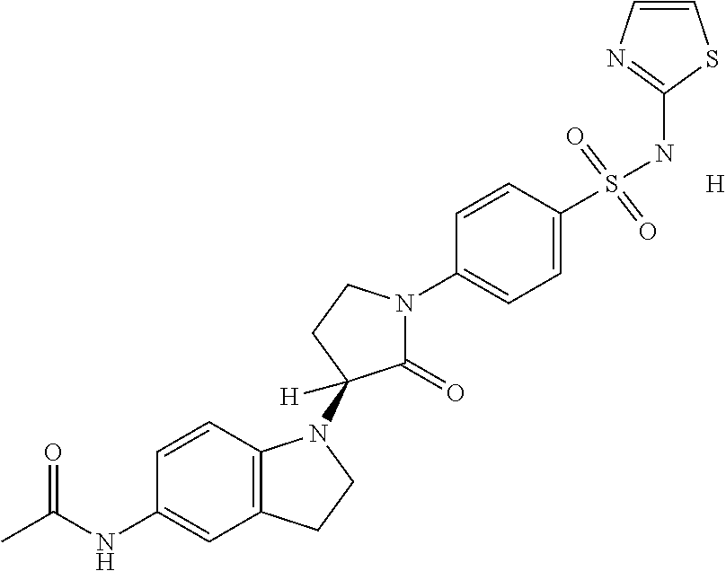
C12=C(C=CC(NC(C)=O)=C1)N(C1([H])C(=O)N(C3=CC=C(S(NC4=NC=CS4)(=O)=O)C=C3)CC1)CC2.[H]
